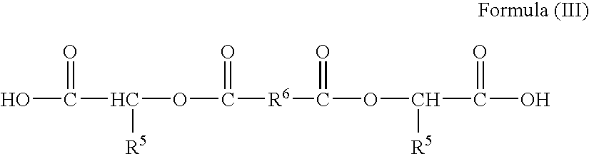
OC(C(OC([R6]C(OC(C(O)=O)[R5])=O)=O)[R5])=O
